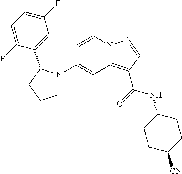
N12C(=C(C(=O)NC3CCC([CN])CC3)C=N1)C=C(N1CCCC1C1=CC(F)=CC=C1F)C=C2
